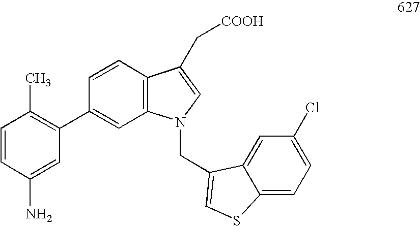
C1=CC(N)=CC(C2=CC3=C(C=C2)C(C[COOH])=CN3CC2=CSC3=CC=C(Cl)C=C32)=C1C
